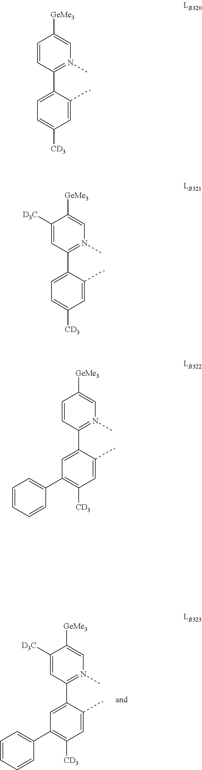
C1(C2=CC=C([CD3])C=C2C)=N(C)C=C([GeMe3])C=C1.C1(C2=CC=C([CD3])C=C2C)=N(C)C=C([GeMe3])C([D3C])=C1.C1(C2=CC(C3=CC=CC=C3)=C([CD3])C=C2C)=N(C)C=C([GeMe3])C=C1.C1(C2=CC(C3=CC=CC=C3)=C([CD3])C=C2C)=N(C)C=C([GeMe3])C([D3C])=C1
